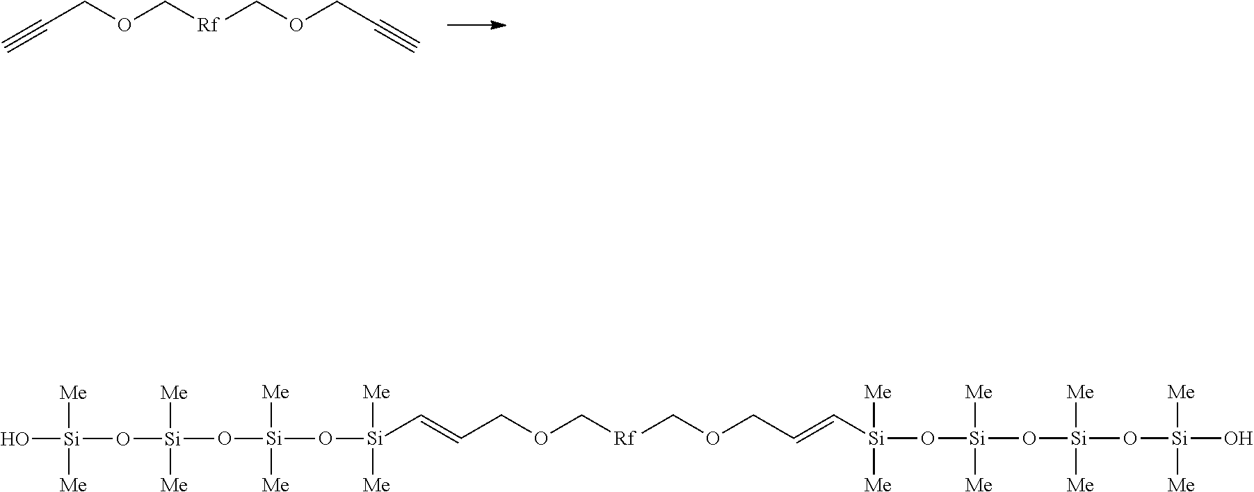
O(C[Rf]COCC#C)CC#C.O(C[Rf]COCC=C[Si](O[Si](O[Si](O[Si](O)([Me])[Me])([Me])[Me])([Me])[Me])([Me])[Me])CC=C[Si](O[Si](O[Si](O[Si](O)([Me])[Me])([Me])[Me])([Me])[Me])([Me])[Me]
